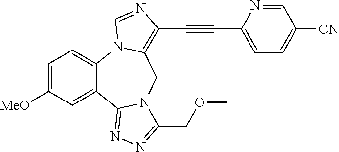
C1=C([MeO])C=C2C(=C1)N1C(=C(C#CC3=CC=C([CN])C=N3)N=C1)CN1C2=NN=C1COC
